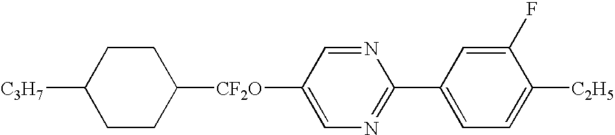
C1CC([CF2O]C2=CN=C(C3=CC=C([C2H5])C(F)=C3)N=C2)CCC1[C3H7]
